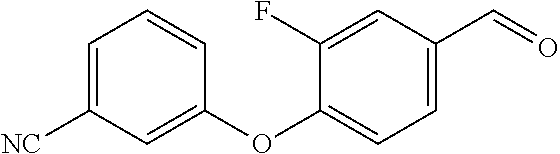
C1(OC2=CC=C(C=O)C=C2F)=CC([NC])=CC=C1
